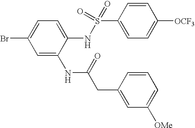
C1=C(NC(CC2=CC([OMe])=CC=C2)=O)C(NS(C2=CC=C([OCF3])C=C2)(=O)=O)=CC=C1Br
